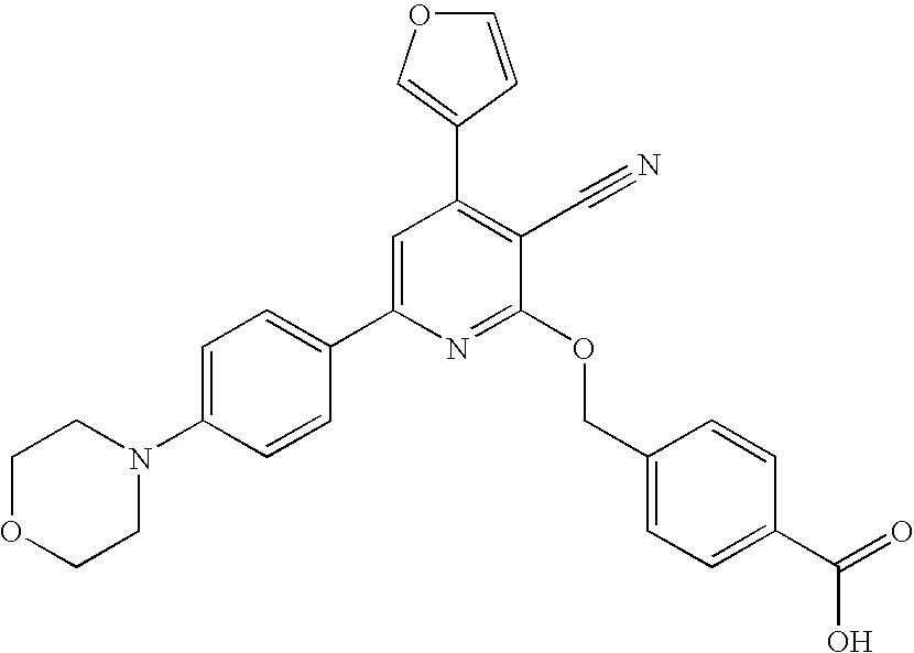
C1=CC(C2=C(C#N)C(OCC3=CC=C(C(O)=O)C=C3)=NC(C3=CC=C(N4CCOCC4)C=C3)=C2)=CO1
